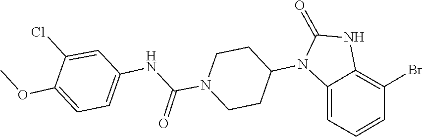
C1CN(C(NC2=CC=C(OC)C(Cl)=C2)=O)CCC1N1C(=O)NC2=C(Br)C=CC=C12
